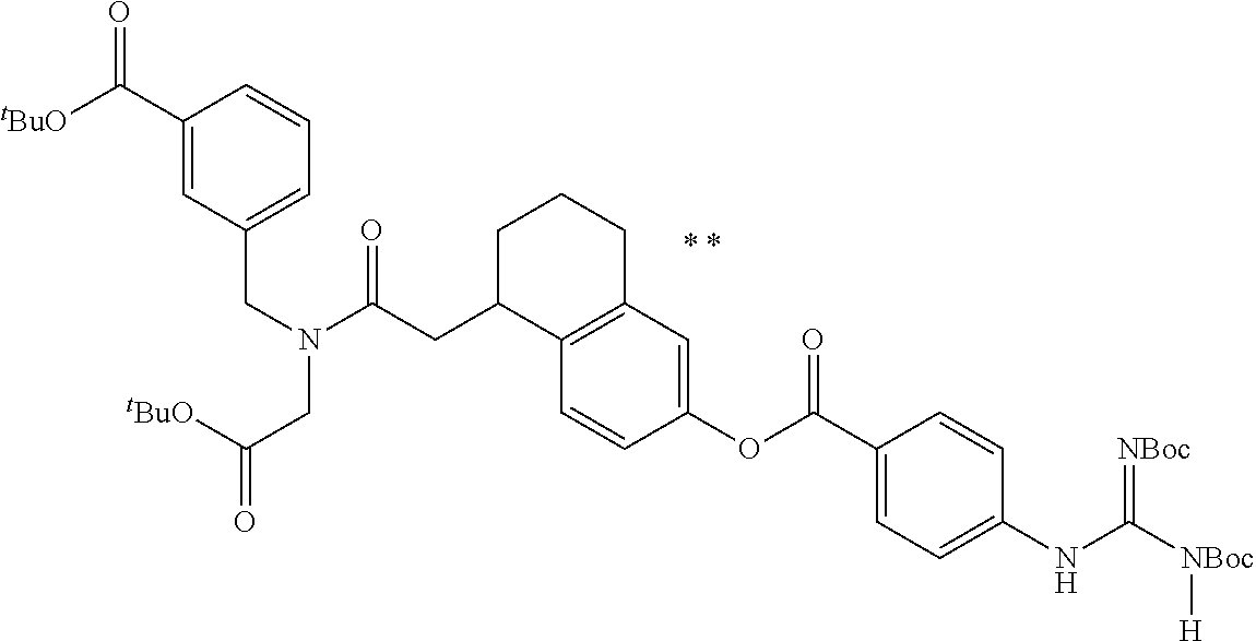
C1(CN(CC(=O)[tBuO])C(=O)CC2CCCC3=C2C=CC(OC(=O)C2=CC=C(NC(=[NBoc])[NBoc][H])C=C2)=C3)=CC=CC(C([tBuO])=O)=C1
